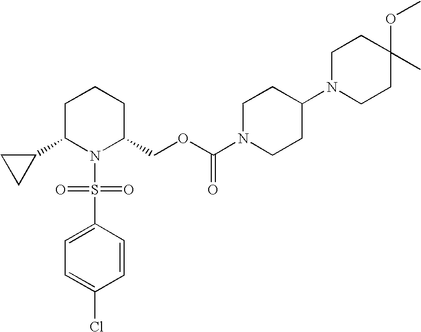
C1C(C2CC2)N(S(C2=CC=C(Cl)C=C2)(=O)=O)C(COC(N2CCC(N3CCC(C)(OC)CC3)CC2)=O)CC1
